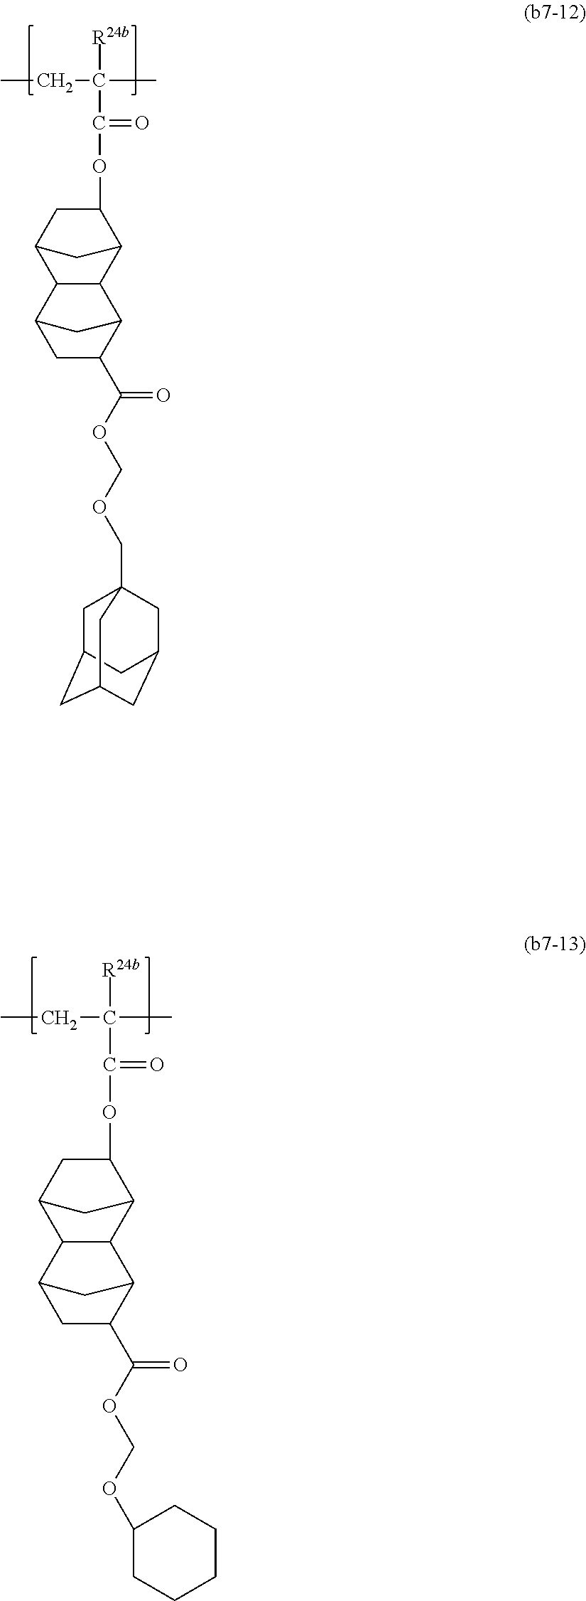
CCC(C)([R24b])C(=O)OC1CC2C3C(C1C2)C1CC3CC1C(OCOCC12CC3CC(CC(C1)C3)C2)=O.CCC(C)([R24b])C(=O)OC1CC2C3C(C1C2)C1CC3CC1C(OCOC1CCCCC1)=O
